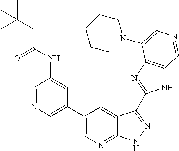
C1(C2=CN=CC(NC(CC(C)(C)C)=O)=C2)=CN=C2C(=C1)C(C1=NC3=C(N1)C=NC=C3N1CCCCC1)=NN2
